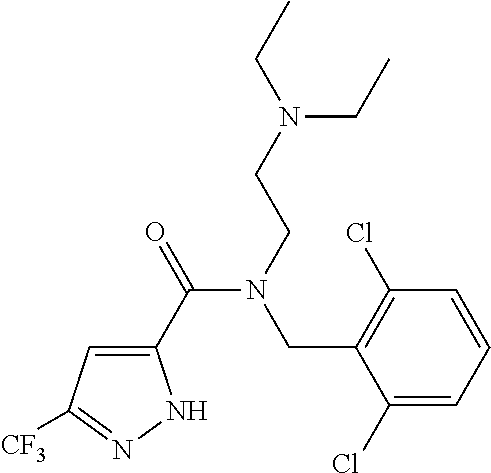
C1(C(=O)N(CCN(CC)CC)CC2=C(Cl)C=CC=C2Cl)=CC([CF3])=NN1
